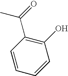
C1(O)=C(C(=O)C)C=CC=C1
